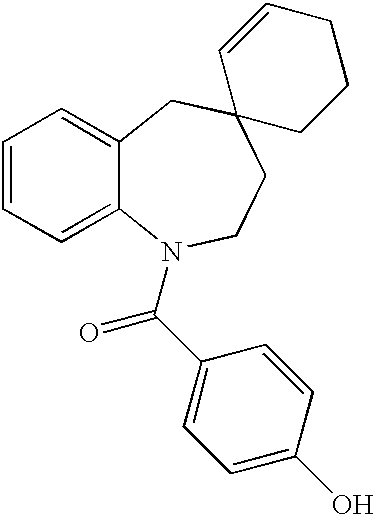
C1=CC=C2C(=C1)CC1(CCN2C(C2=CC=C(O)C=C2)=O)CCCC=C1
